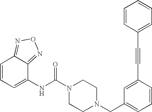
C1=CC2=NON=C2C(NC(N2CCN(CC3=CC=CC(C#CC4=CC=CC=C4)=C3)CC2)=O)=C1
